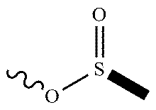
O(S(C)=O)C
